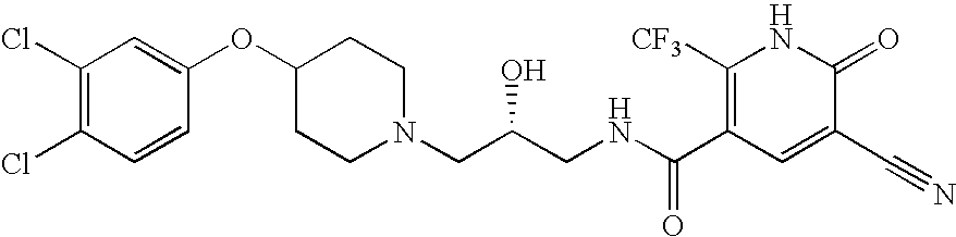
C1(Cl)=C(Cl)C=CC(OC2CCN(CC(CNC(C3=C([CF3])NC(=O)C(C#N)=C3)=O)O)CC2)=C1
